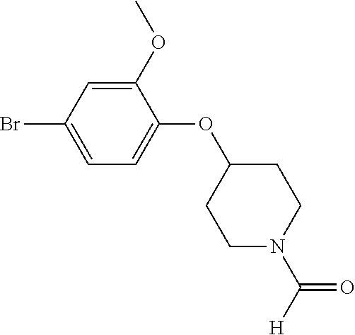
C1(OC)=CC(Br)=CC=C1OC1CCN(C([H])=O)CC1
